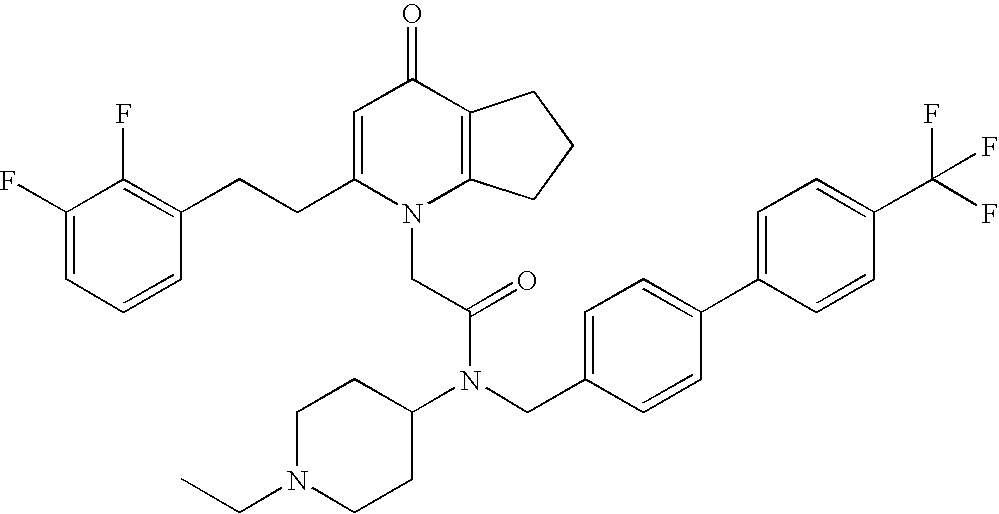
C1=C(CCC2=C(F)C(F)=CC=C2)N(CC(N(C2CCN(CC)CC2)CC2=CC=C(C3=CC=C(C(F)(F)F)C=C3)C=C2)=O)C2=C(C1=O)CCC2
